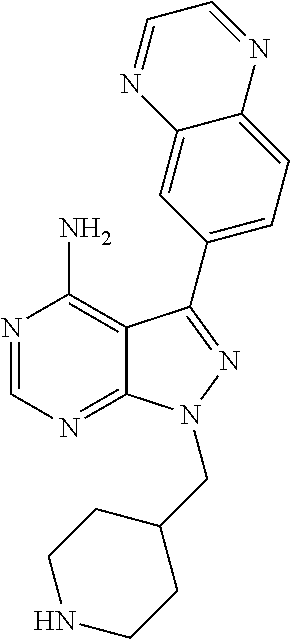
C12=NC=NC(N)=C1C(C1=CC=C3C(=C1)N=CC=N3)=NN2CC1CCNCC1
